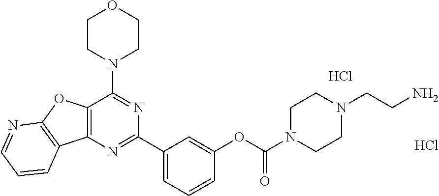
Cl.C12=C(N=C(C3=CC=CC(OC(N4CCN(CCN)CC4)=O)=C3)N=C1N1CCOCC1)C1=C(O2)N=CC=C1.Cl
